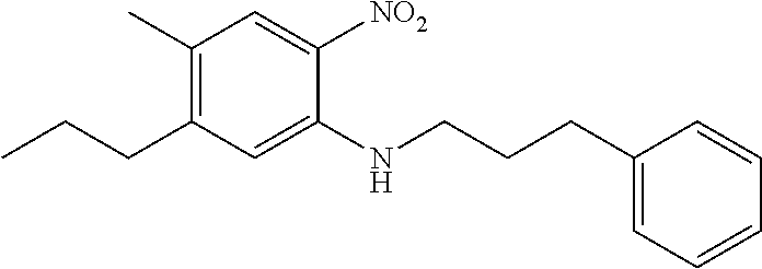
C1(C)=C(CCC)C=C(NCCCC2=CC=CC=C2)C([NO2])=C1
